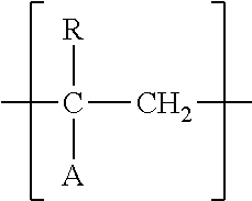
[A]C([R])(CC)C
